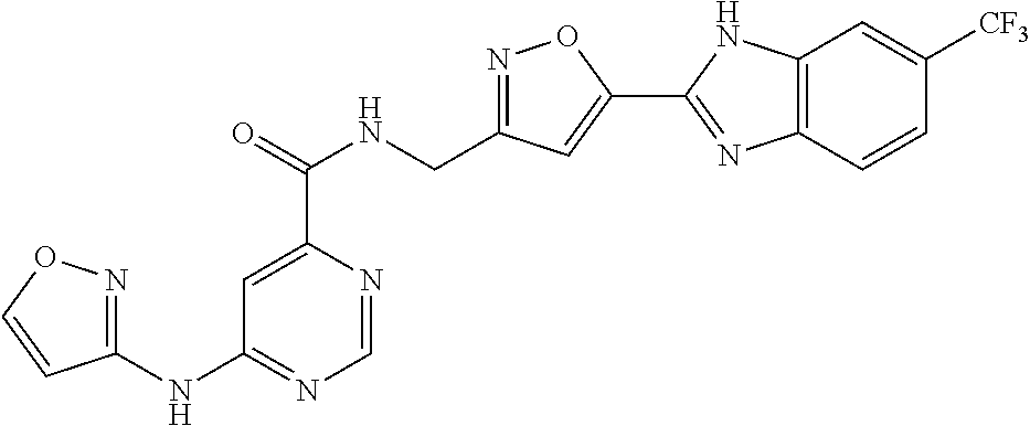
C1=NC(C(=O)NCC2=NOC(C3=NC4=C(N3)C=C([CF3])C=C4)=C2)=CC(NC2=NOC=C2)=N1
